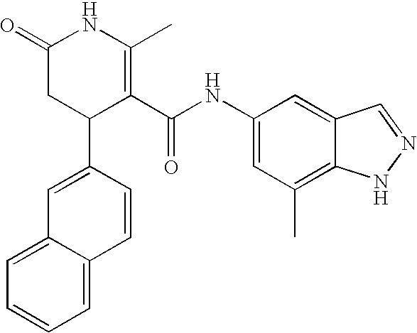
C1=C(C2C(C(NC3=CC(C)=C4C(=C3)C=NN4)=O)=C(C)NC(=O)C2)C=CC2=CC=CC=C12
